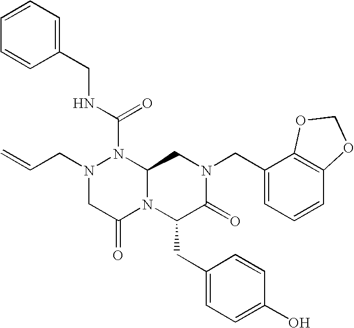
N(C(N1N(CC=C)CC(=O)N2C1CN(CC1=CC=CC3=C1OCO3)C(=O)C2CC1=CC=C(O)C=C1)=O)CC1=CC=CC=C1
